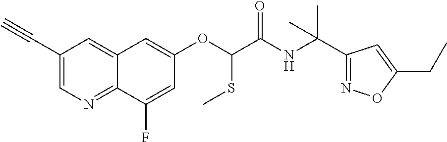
C1(C#C)=CN=C2C(=C1)C=C(OC(SC)C(=O)NC(C1=NOC(CC)=C1)(C)C)C=C2F
